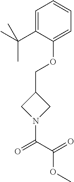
O(C1=CC=CC=C1C(C)(C)C)CC1CN(C(C(=O)OC)=O)C1
